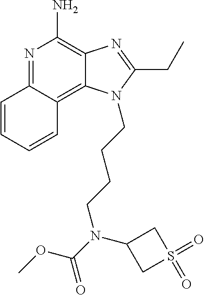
N1=C2C(=C3C(=C1N)N=C(CC)N3CCCCN(C(=O)OC)C1CS(=O)(=O)C1)C=CC=C2
